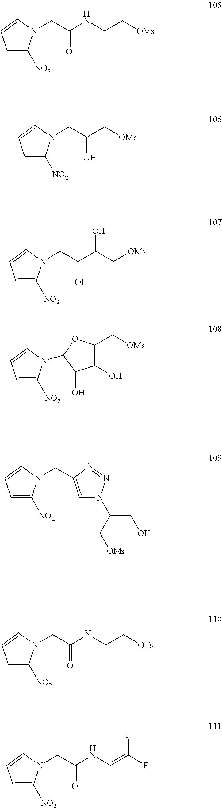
C1=C([NO2])N(CC(NCC[OMs])=O)C=C1.C1=C([NO2])N(CC(C[OMs])O)C=C1.C1=C([NO2])N(CC(C(C[OMs])O)O)C=C1.C1=C([NO2])N(C2OC(C[OMs])C(O)C2O)C=C1.C1=C([NO2])N(CC2=CN(C(CO)C[OMs])N=N2)C=C1.C1=C([NO2])N(CC(NCC[OTs])=O)C=C1.C1=C([NO2])N(CC(NC=C(F)F)=O)C=C1
